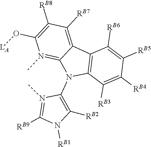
C12=C(C([RB3])=C([RB4])C([RB5])=C1[RB6])N(C1=C([RB2])N([RB1])C([RB9])=N1C)C1=N(C)C(O[LA])=C([RB8])C([RB7])=C21
